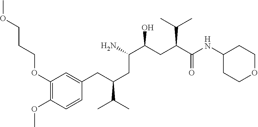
C1(OCCCOC)=C(OC)C=CC(CC(CC(N)C(CC(C(NC2CCOCC2)=O)C(C)C)O)C(C)C)=C1
